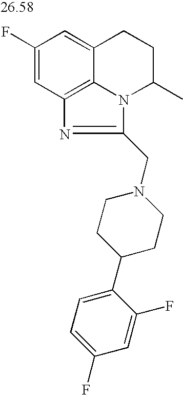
C1(F)=CC2=C3C(=C1)CCC(C)N3C(CN1CCC(C3=CC=C(F)C=C3F)CC1)=N2
